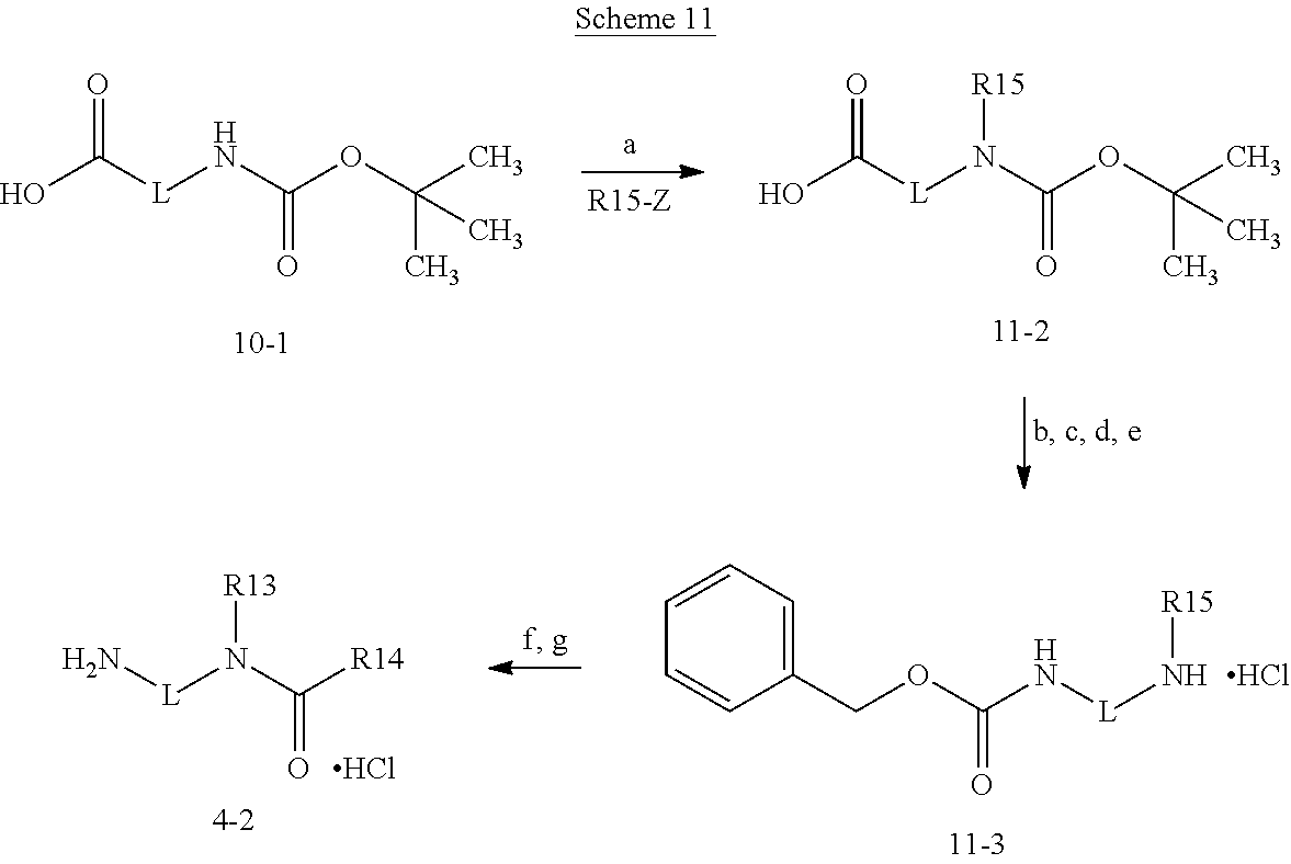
OC([L]NC(OC(C)(C)C)=O)=O.OC([L]N(C(OC(C)(C)C)=O)[R15])=O.N[L]N(C([R14])=O)[R13].Cl.Cl.O(C(N[L]N[R15])=O)CC1=CC=CC=C1
